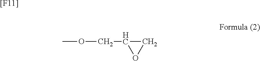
COCC1CO1.[[F11]]
